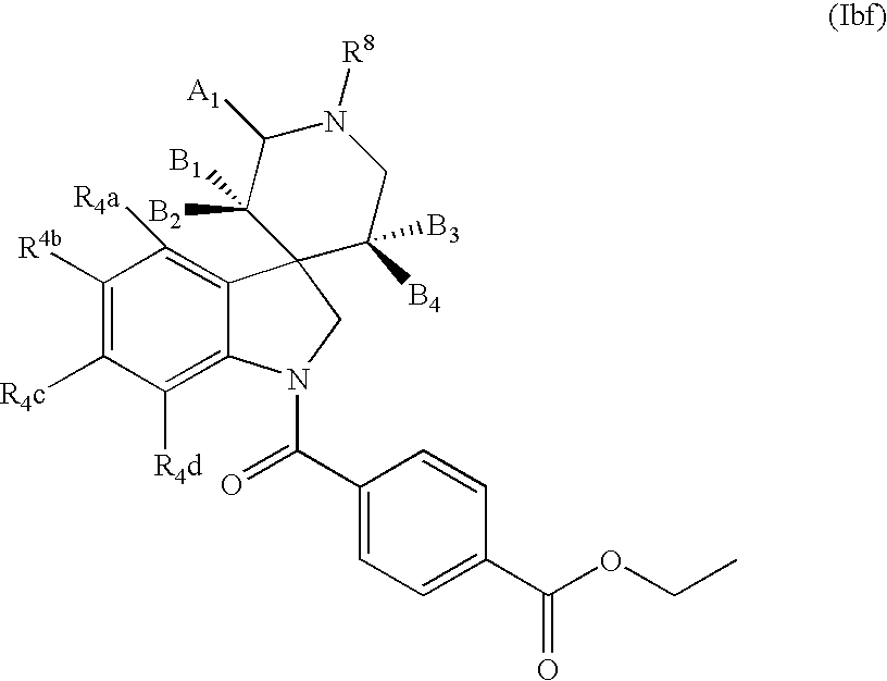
C1([R4b])=C([R4c])C([R4d])=C2C(=C1[R4a])C1(CN2C(=O)C2=CC=C(C(OCC)=O)C=C2)C([B4])([B3])CN([R8])C([A1])C1([B1])[B2]
